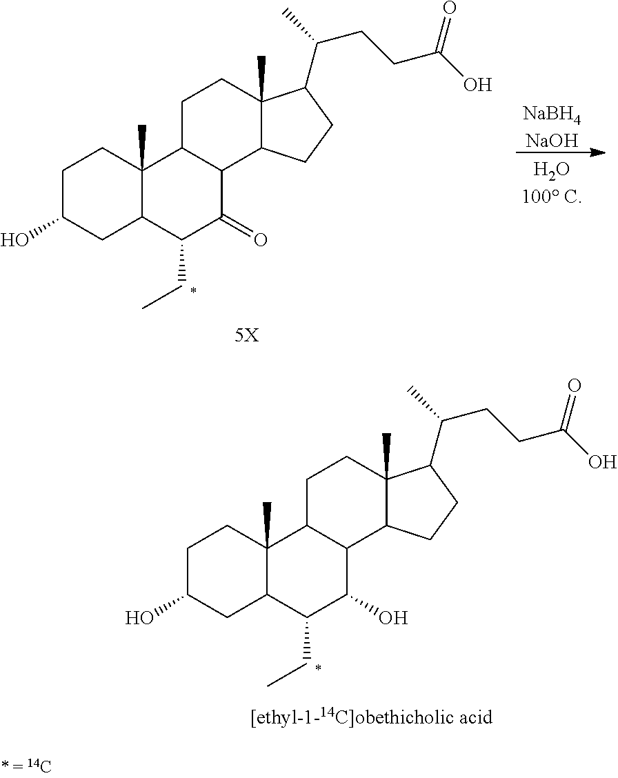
[NaBH4NaOH].C1C(O)CC2C(C)(C1)C1C(C(=O)C2CC)C2C(C)(CC1)C(C(C)CCC(O)=O)CC2.C1C(O)CC2C(C)(C1)C1C(C(O)C2CC)C2C(C)(CC1)C(C(C)CCC(O)=O)CC2
